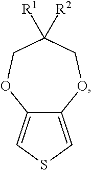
C12=CSC=C1OCC([R1])([R2])CO2
